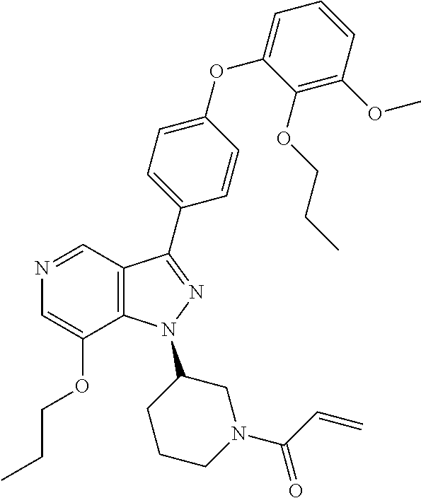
N1=CC2=C(C(OCCC)=C1)N(C1CCCN(C(=O)C=C)C1)N=C2C1=CC=C(OC2=CC=CC(OC)=C2OCCC)C=C1
